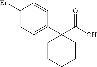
C1=CC(Br)=CC=C1C1(C(=O)O)CCCCC1
